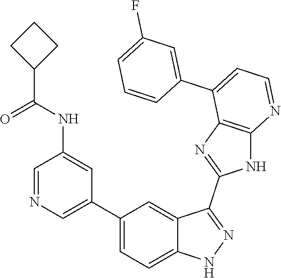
C1=NC=C(C2=CC=C3C(=C2)C(C2=NC4=C(N2)N=CC=C4C2=CC(F)=CC=C2)=NN3)C=C1NC(=O)C1CCC1
